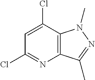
C12=C(C(C)=NN1C)N=C(Cl)C=C2Cl
